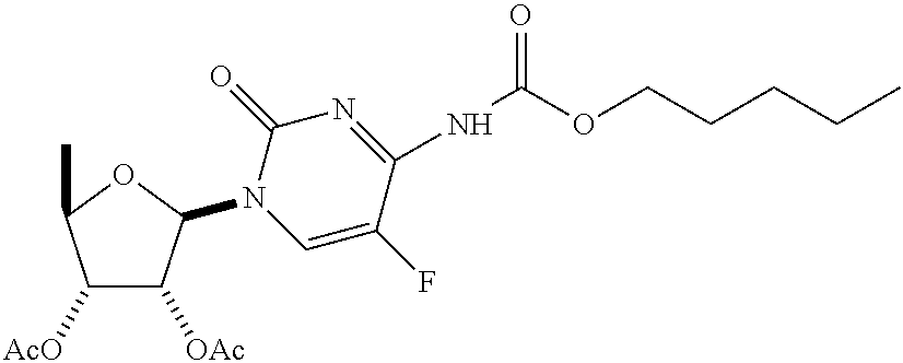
[AcO]C1C([OAc])C(N2C=C(F)C(NC(=O)OCCCCC)=NC2=O)OC1C
